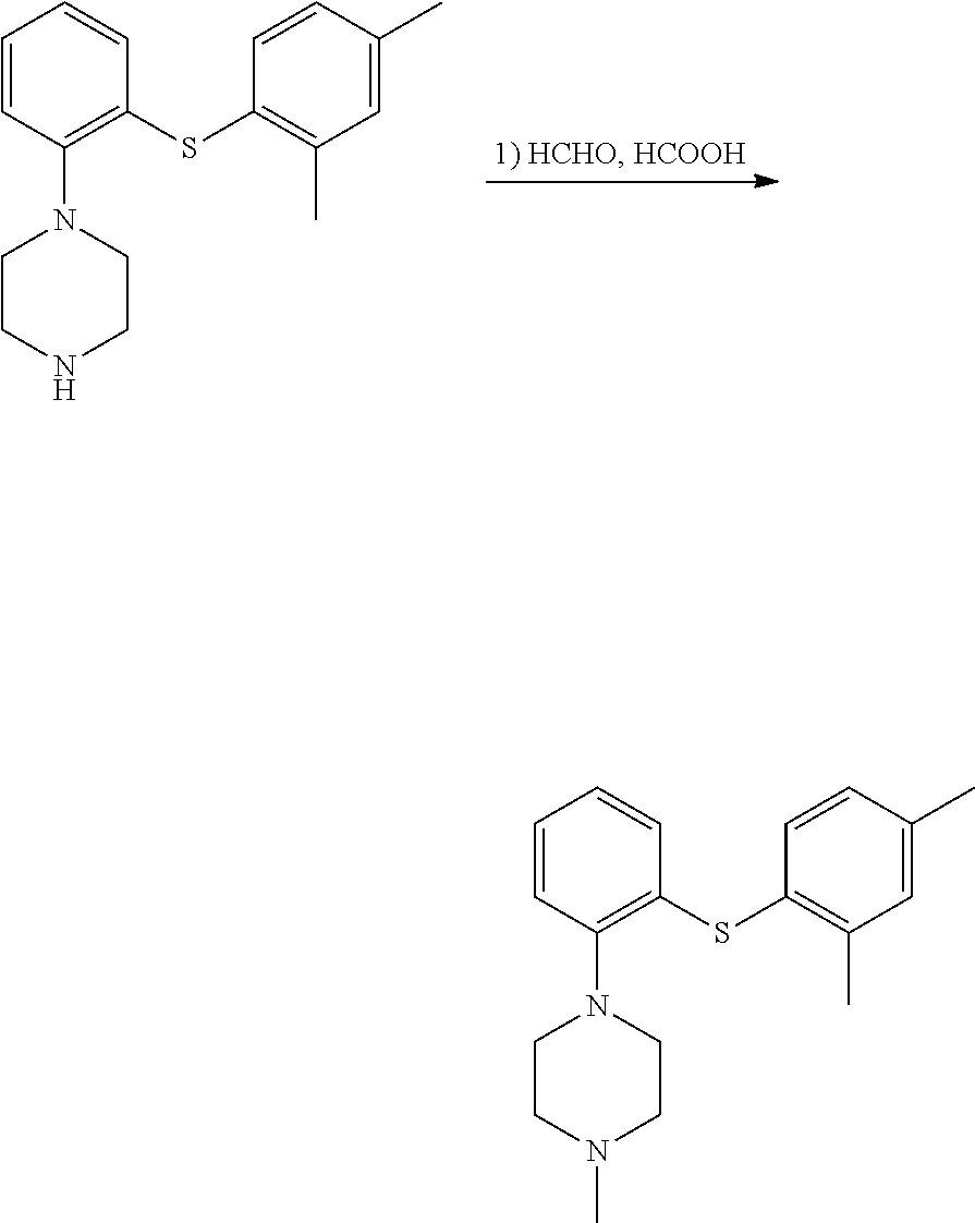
C1=CC(N2CCNCC2)=C(SC2=C(C)C=C(C)C=C2)C=C1.C1=CC(N2CCN(C)CC2)=C(SC2=C(C)C=C(C)C=C2)C=C1
